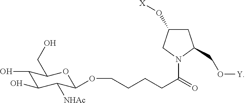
C1(O)C(O)C([NHAc])C(OCCCCC(=O)N2CC(O[X])CC2CO[Y])OC1CO
